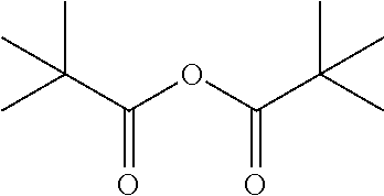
C(C(=O)OC(=O)C(C)(C)C)(C)(C)C
